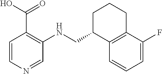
C1=CN=CC(NCC2C3=C(CCC2)C(F)=CC=C3)=C1C(=O)O
